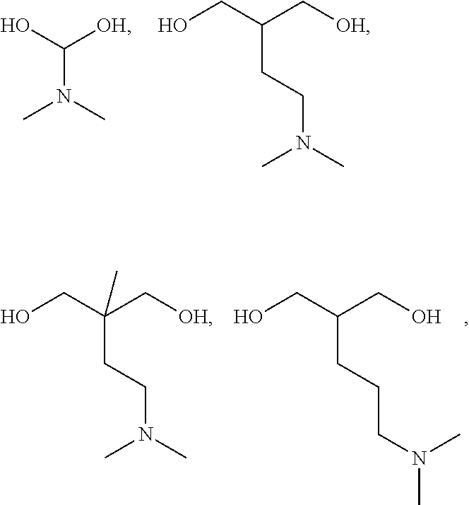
OCC(CO)CCCN(C)C.OCC(C[OH])(CCN(C)C)C.OCC(C[OH])CCN(C)C.OC([OH])N(C)C
